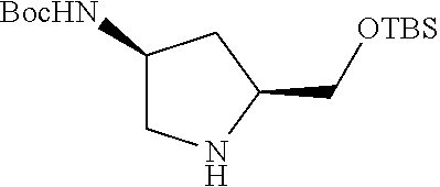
C1([BocHN])CNC(C[OTBS])C1
